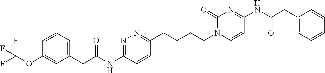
C1=CC=C(CC(=O)NC2=NN=C(CCCCN3C=CC(NC(CC4=CC=CC=C4)=O)=NC3=O)C=C2)C=C1OC(F)(F)F
